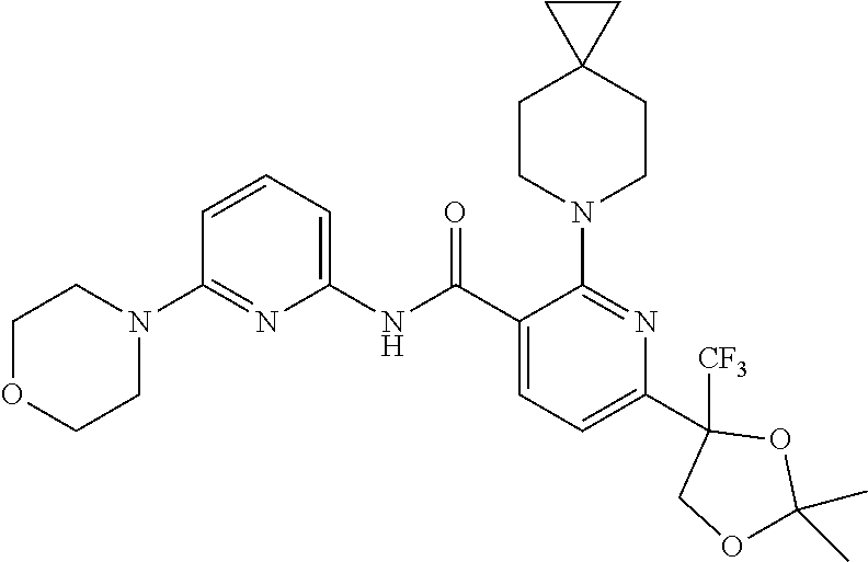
C1(NC(C2=CC=C(C3([CF3])COC(C)(C)O3)N=C2N2CCC3(CC2)CC3)=O)=CC=CC(N2CCOCC2)=N1
